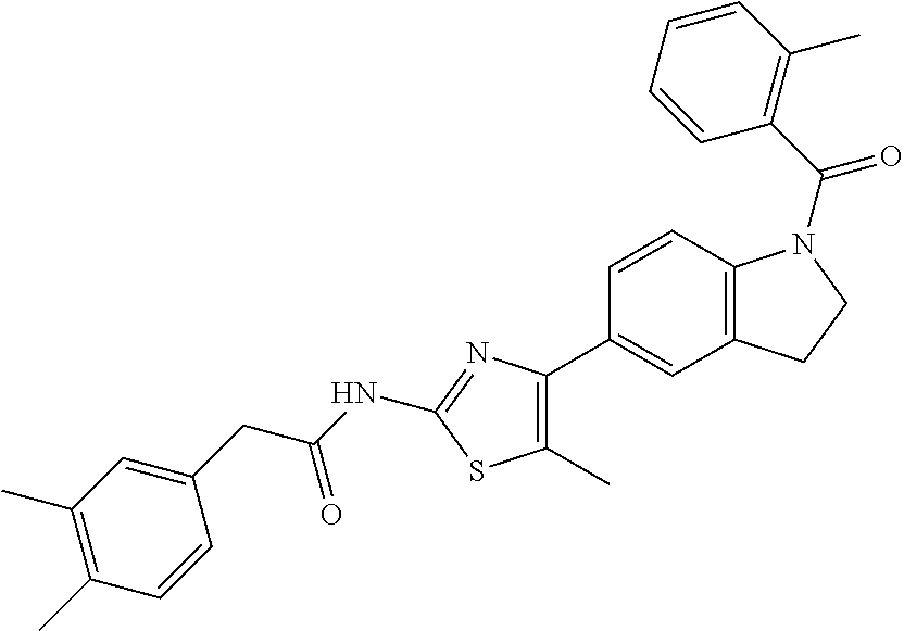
C1=CC2=C(C=C1C1=C(C)SC(NC(=O)CC3=CC(C)=C(C)C=C3)=N1)CCN2C(C1=C(C)C=CC=C1)=O
